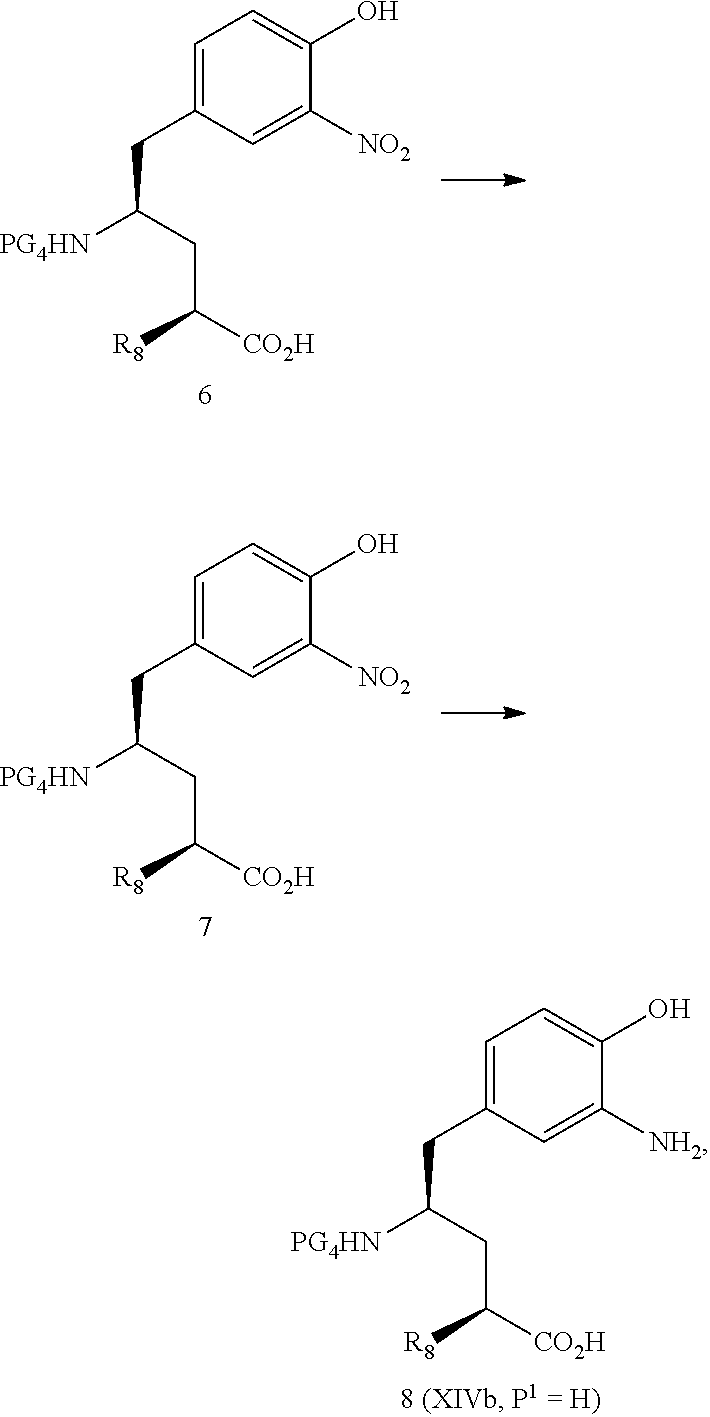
C1([NO2])=CC(CC(CC([CO2H])[R8])[PG4HN])=CC=C1O.C1([NH2])=CC(CC(CC([CO2H])[R8])[PG4HN])=CC=C1O.C1([NO2])=CC(CC(CC([CO2H])[R8])[PG4HN])=CC=C1O
